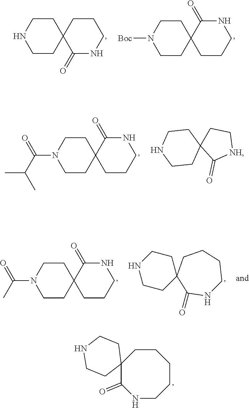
C1CC2(C(=O)NCCC1)CCNCC2.C1CC2(CCN1)C(=O)NCCC2.N1([Boc])CCC2(CC1)CCCNC2=O.N1(C(C(C)C)=O)CCC2(CC1)CCCNC2=O.C1C2(C(=O)[NH]C1)CCNCC2.N1(C(C)=O)CCC2(CC1)CCCNC2=O.N1CCCCC2(C1=O)CCNCC2
